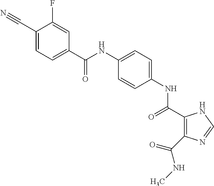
C(NC1=CC=C(NC(=O)C2=C(C(NC)=O)N=CN2)C=C1)(=O)C1=CC=C(C#N)C(F)=C1
